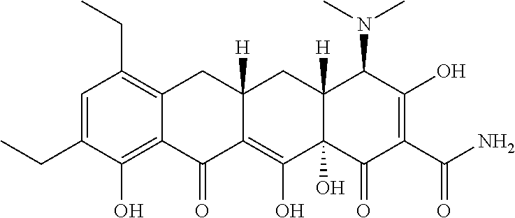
C1=C(CC)C(O)=C2C(=C1CC)CC1([H])C(=C(O)C3(O)C([H])(C1)C(N(C)C)C(O)=C(C(N)=O)C3=O)C2=O
